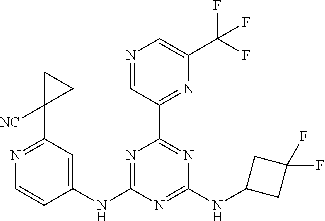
C1(NC2=NC(C3=NC(C(F)(F)F)=CN=C3)=NC(NC3CC(F)(F)C3)=N2)=CC(C2([NC])CC2)=NC=C1
